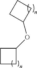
C1CCC1OC1CCC1
